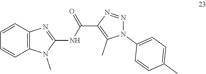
C1=CC2=C(C=C1)N(C)C(NC(=O)C1=C(C)N(C3=CC=C(C)C=C3)N=N1)=N2
